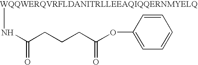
[WQQWERQVRFLDANITRLLEEAQIQQERNMYELQ]NC(CCCC(OC1=CC=CC=C1)=O)=O
